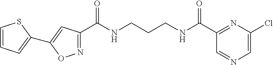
C1(C(NCCCNC(C2=NC(Cl)=CN=C2)=O)=O)=NOC(C2=CC=CS2)=C1
